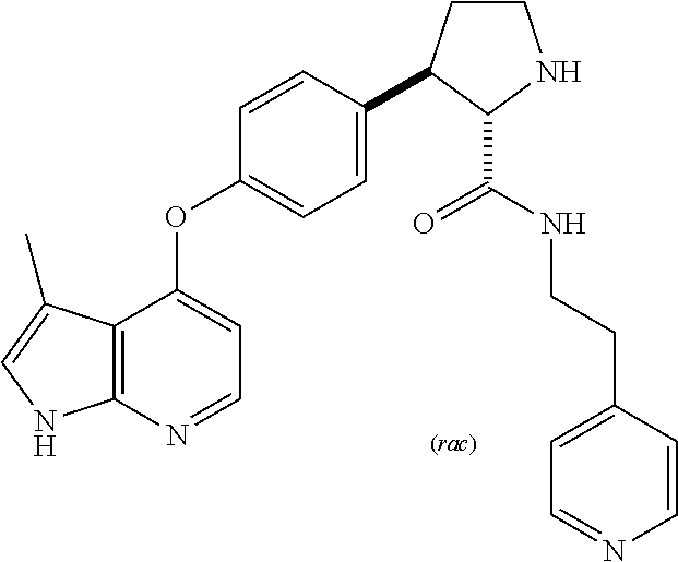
C12=C(N=CC=C1OC1=CC=C(C3CCNC3C(=O)NCCC3=CC=NC=C3)C=C1)NC=C2C
